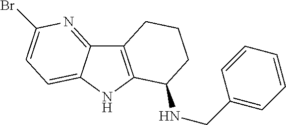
C12=C(NC3=CC=C(Br)N=C13)C(NCC1=CC=CC=C1)CCC2
